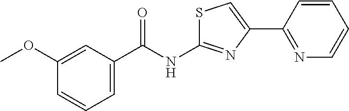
C1=CC=C(C(NC2=NC(C3=NC=CC=C3)=CS2)=O)C=C1OC
